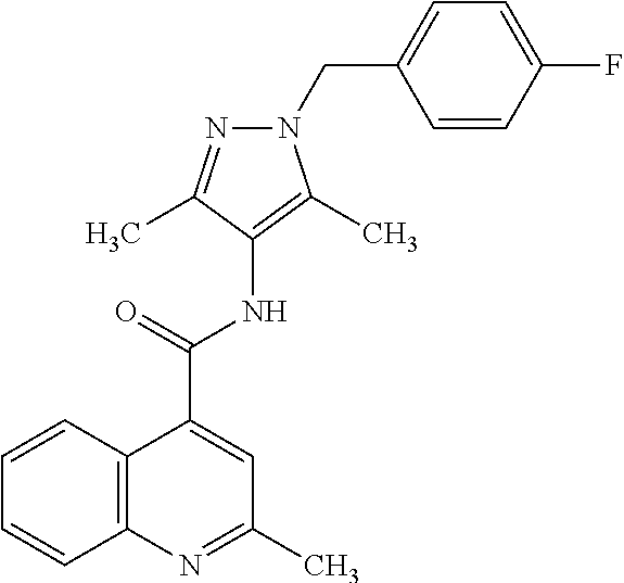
C12=C(N=C(C)C=C1C(=O)NC1=C(C)N(CC3=CC=C(F)C=C3)N=C1C)C=CC=C2
